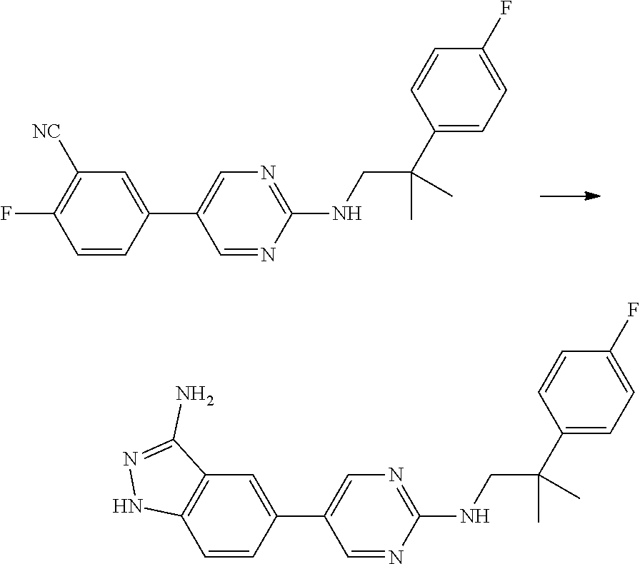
C1(F)=CC=C(C(CNC2=NC=C(C3=CC([NC])=C(F)C=C3)C=N2)(C)C)C=C1.C1(F)=CC=C(C(CNC2=NC=C(C3=CC4=C(C=C3)NN=C4N)C=N2)(C)C)C=C1
